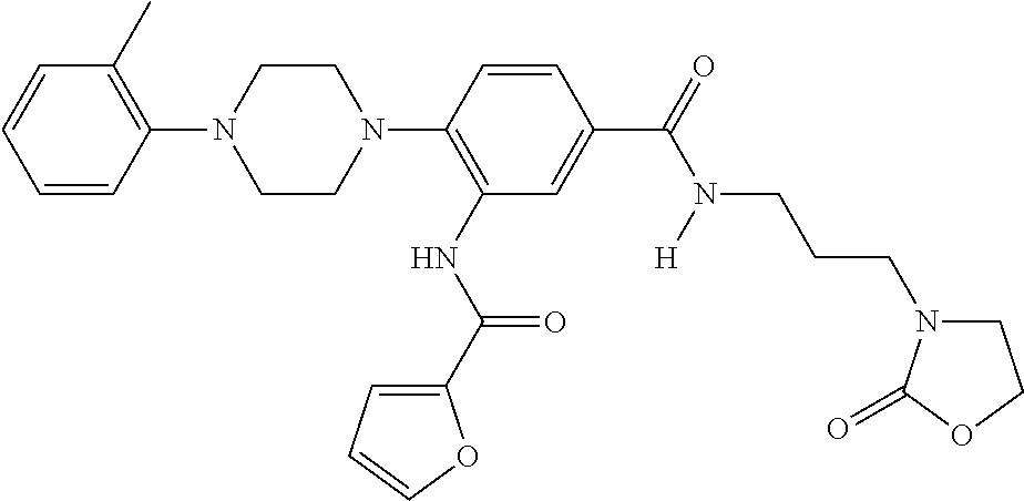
C1CN(C2=C(NC(C3=CC=CO3)=O)C=C(C(=O)N(CCCN3CCOC3=O)[H])C=C2)CCN1C1=C(C)C=CC=C1
